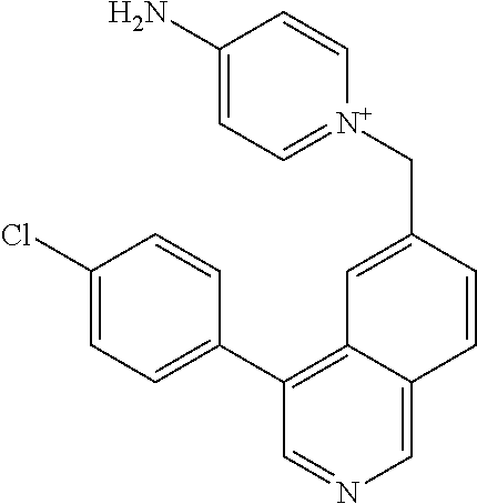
[N+]1(CC2=CC3=C(C4=CC=C(Cl)C=C4)C=NC=C3C=C2)=CC=C(N)C=C1
